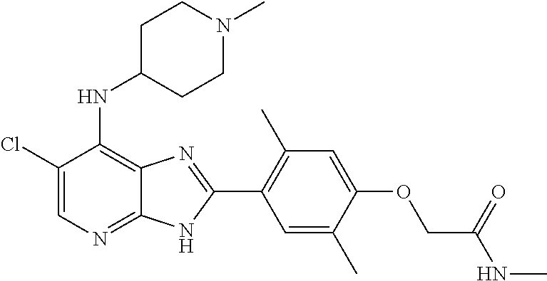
C1(Cl)=CN=C2C(=C1NC1CCN(C)CC1)N=C(C1=C(C)C=C(OCC(NC)=O)C(C)=C1)N2
